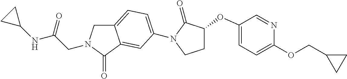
C(CN1CC2=CC=C(N3C(=O)C(OC4=CC=C(OCC5CC5)N=C4)CC3)C=C2C1=O)(=O)NC1CC1
